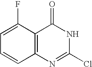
C1=C(F)C2=C(C=C1)N=C(Cl)NC2=O
